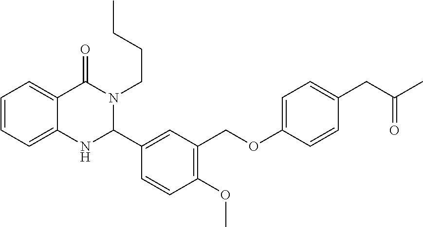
C1=CC=C2C(=C1)C(=O)N(CCCC)C(C1=CC(COC3=CC=C(CC(C)=O)C=C3)=C(OC)C=C1)N2
